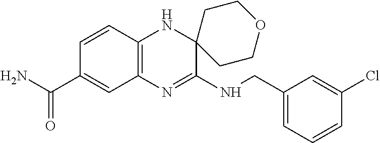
C1=CC2=C(C=C1C(N)=O)N=C(NCC1=CC=CC(Cl)=C1)C1(N2)CCOCC1
